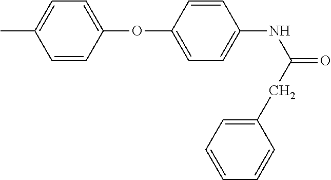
CC1=CC=C(OC2=CC=C(NC(=O)CC3=CC=CC=C3)C=C2)C=C1
